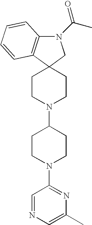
N1(C(C)=O)C2=C(C3(C1)CCN(C1CCN(C4=NC(C)=CN=C4)CC1)CC3)C=CC=C2
